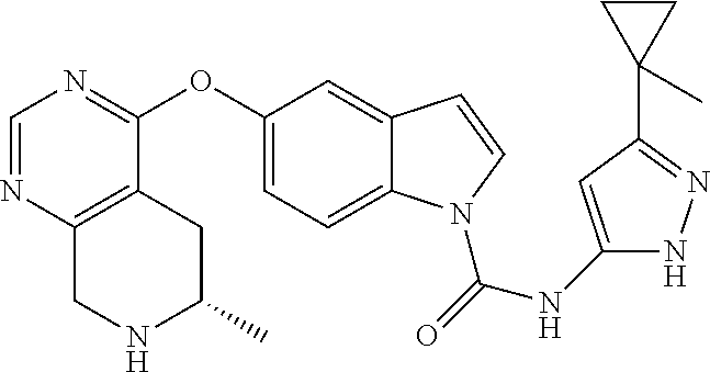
C1=NC2=C(C(OC3=CC=C4C(=C3)C=CN4C(NC3=CC(C4(C)CC4)=NN3)=O)=N1)CC(C)NC2
